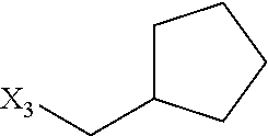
C1C(C[X3])CCC1
